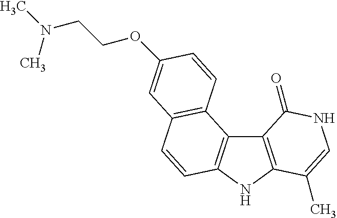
C12=C(NC3=C1C1=C(C=C3)C=C(OCCN(C)C)C=C1)C(C)=CNC2=O
